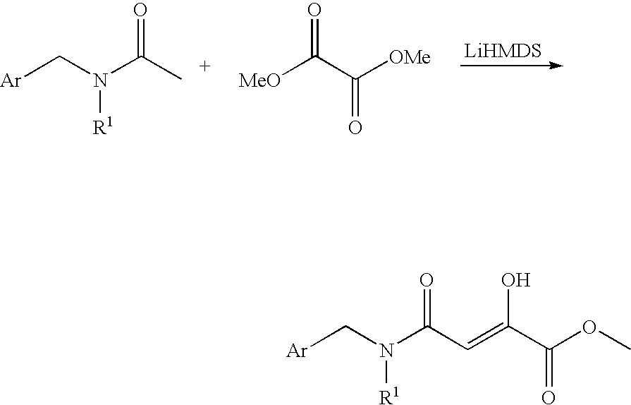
[Ar]CN(C(C)=O)[R1].[MeO]C(C([OMe])=O)=O.[Ar]CN(C(C=C(C(OC)=O)O)=O)[R1]
